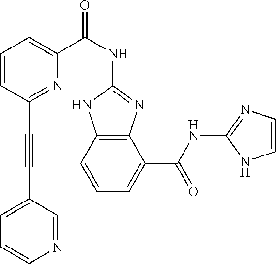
C12=C(C=CC=C1C(NC1=NC=CN1)=O)NC(NC(C1=CC=CC(C#CC3=CC=CN=C3)=N1)=O)=N2
